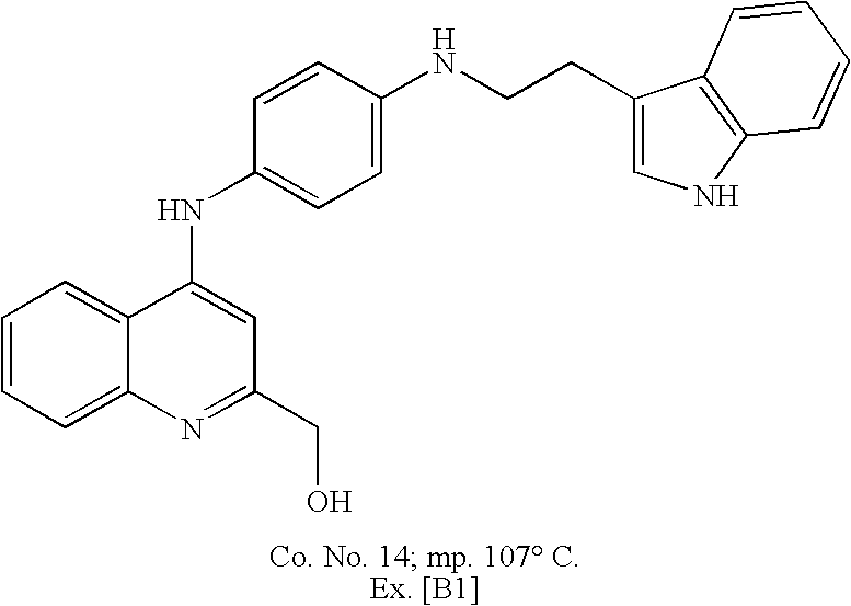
C12=CC=CC=C1N=C(CO)C=C2NC1=CC=C(NCCC2=CNC3=C2C=CC=C3)C=C1
